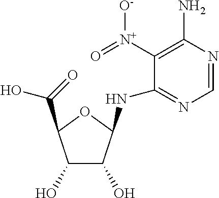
C1=NC(N)=C([N+](=O)[O-])C(NC2C(O)C(O)C(C(O)=O)O2)=N1
